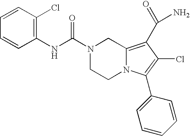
N1(C(NC2=C(Cl)C=CC=C2)=O)CCN2C(=C(C(N)=O)C(Cl)=C2C2=CC=CC=C2)C1
